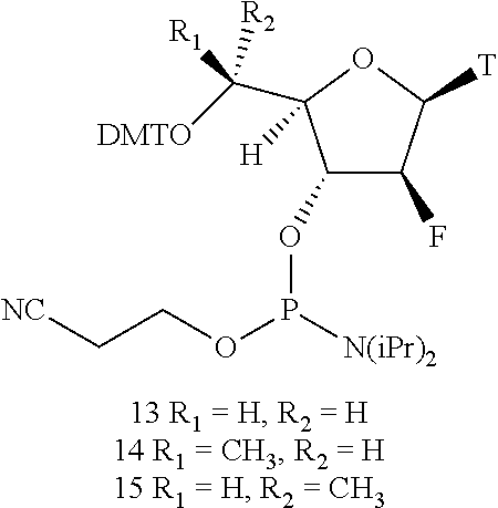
C([R1])([DMTO])([R2])C1([H])C(OP([N(iPr)2])OCC[NC])C(F)C([T])O1
